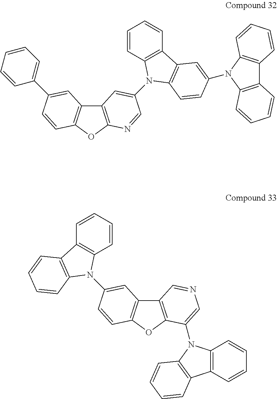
C1=CC=CC2=C1N(C1=CC3=C(OC4=C3C=NC=C4N3C4=C(C=CC=C4)C4=C3C=CC=C4)C=C1)C1=C2C=CC=C1.C12=C(OC3=C1C=C(C1=CC=CC=C1)C=C3)N=CC(N1C3=C(C=CC=C3)C3=C1C=CC(N1C4=C(C5=C1C=CC=C5)C=CC=C4)=C3)=C2
